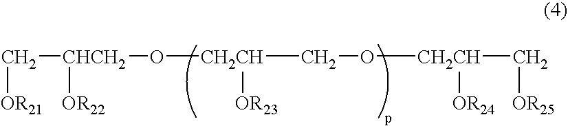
C([CHCH2]([OR22])O[CH2CH](CO[CH2CH](C[OR25])[OR24])[OR23])[OR21]
